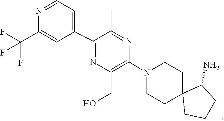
C1C2(CCCC2N)CCN(C2=C(CO)N=C(C3=CC=NC(C(F)(F)F)=C3)C(C)=N2)C1
